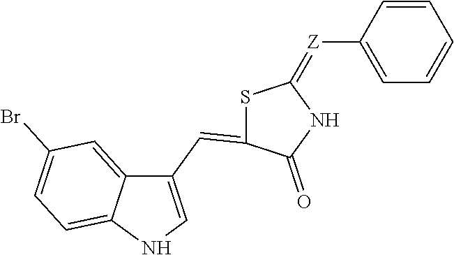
C1([Z]=C2SC(=CC3=CNC4=CC=C(Br)C=C34)C(=O)N2)=CC=CC=C1
